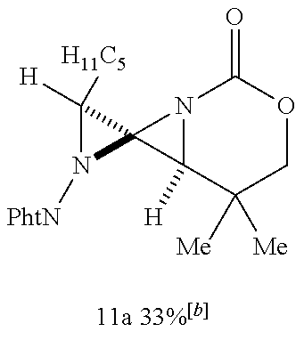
N12C([H])(C([Me])([Me])COC1=O)C21C([H11C5])([H])N1[PhtN]
